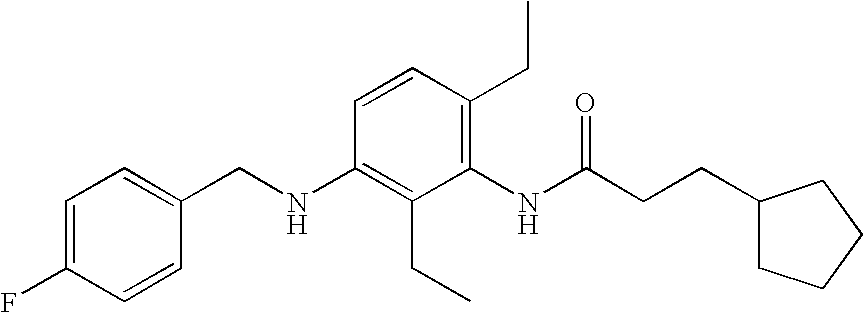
C1(NCC2=CC=C(F)C=C2)=C(CC)C(NC(CCC2CCCC2)=O)=C(CC)C=C1
